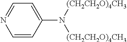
C1=CC(N([(CH2CH2O)4CH3])[(CH2CH2O)4CH3])=CC=N1
